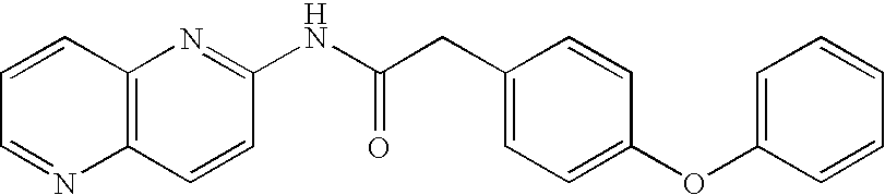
C12=C(N=C(NC(CC3=CC=C(OC4=CC=CC=C4)C=C3)=O)C=C1)C=CC=N2
